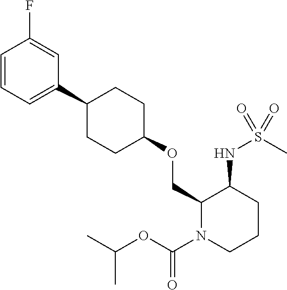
C1(OCC2N(C(OC(C)C)=O)CCCC2NS(=O)(C)=O)CCC(C2=CC=CC(F)=C2)CC1
